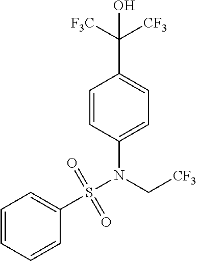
C1=CC(N(S(C2=CC=CC=C2)(=O)=O)C[CF3])=CC=C1C([CF3])([F3C])O
